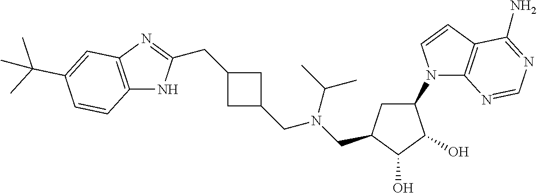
C12=C(N=C(CC3CC(CN(CC4CC(N5C6=C(C=C5)C(N)=NC=N6)C(O)C4O)C(C)C)C3)N1)C=C(C(C)(C)C)C=C2
